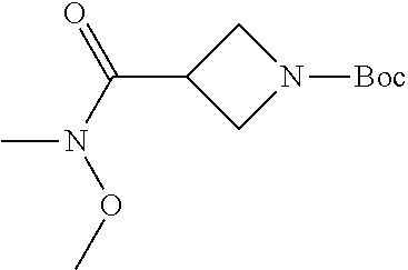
C(C1CN([Boc])C1)(N(OC)C)=O
